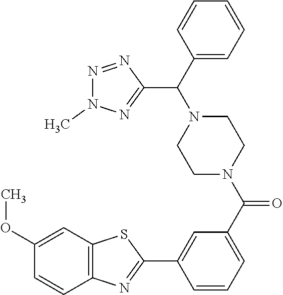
N1=NC(C(N2CCN(C(=O)C3=CC=CC(C4=NC5=C(S4)C=C(OC)C=C5)=C3)CC2)C2=CC=CC=C2)=NN1C
